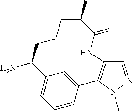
C1=C2C=CC=C1C(N)CCCC(C)C(=O)NC1=C2N(C)N=C1
